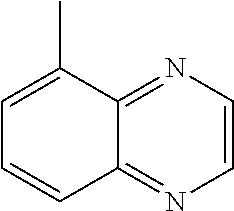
C1=CN=C2C(=N1)C=CC=C2C
